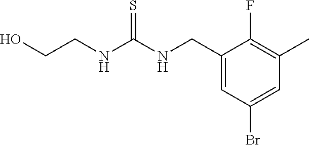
C1(CNC(NCCO)=S)=CC(Br)=CC(C)=C1F
